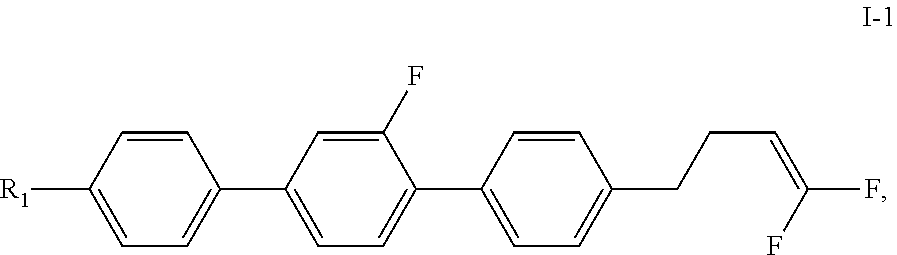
C1=CC([R1])=CC=C1C1=CC=C(C2=CC=C(CCC=C(F)F)C=C2)C(F)=C1
